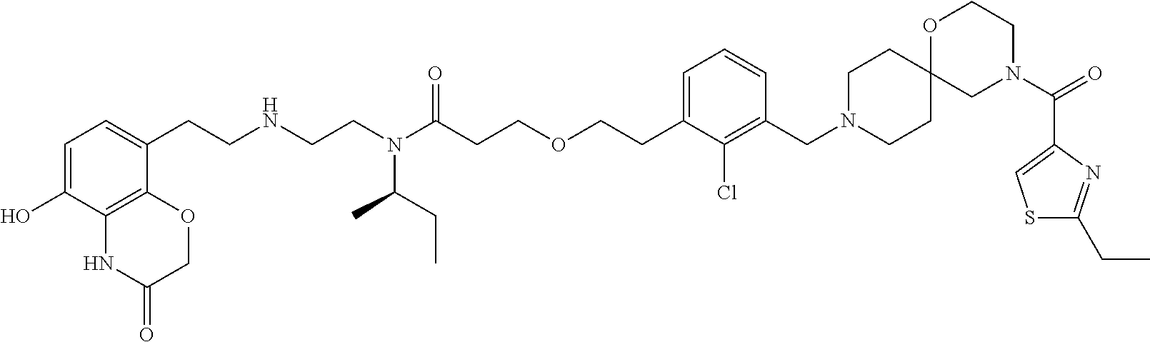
O=C(N1CCOC2(C1)CCN(CC1=C(Cl)C(CCOCCC(N(CCNCCC3=CC=C(O)C4=C3OCC(=O)N4)C(CC)C)=O)=CC=C1)CC2)C1=CSC(CC)=N1
